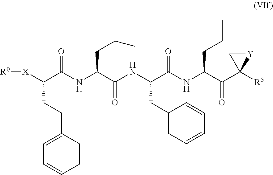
[X](C(C(NC(C(NC(C(NC(C(C1([R5])[Y]C1)=O)CC(C)C)=O)CC1=CC=CC=C1)=O)CC(C)C)=O)CCC1=CC=CC=C1)[R0]
